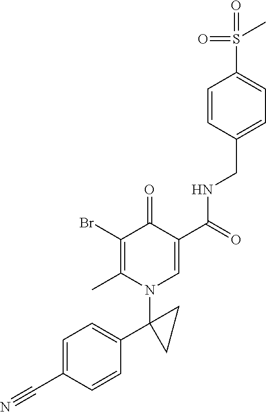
C1(Br)=C(C)N(C2(C3=CC=C(C#N)C=C3)CC2)C=C(C(=O)NCC2=CC=C(S(=O)(=O)C)C=C2)C1=O
